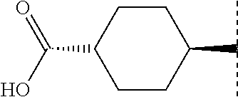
C1CC(C(O)=O)CCC1C(C)C
